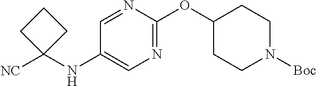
N(C1=CN=C(OC2CCN([Boc])CC2)N=C1)C1([NC])CCC1
